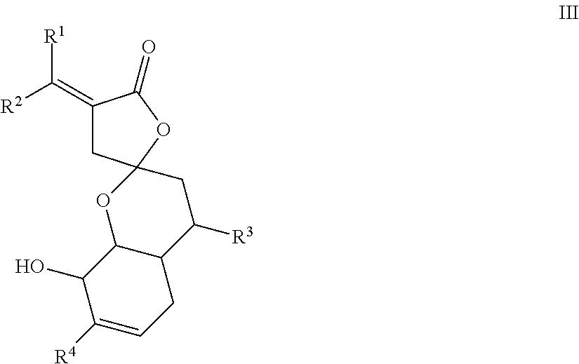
C1(=C([R2])[R1])CC2(OC1=O)OC1C(C([R3])C2)CC=C([R4])C1O
